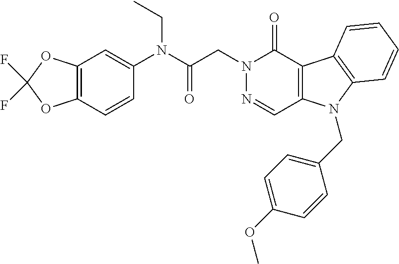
C12=C(C(=O)N(CC(=O)N(C3=CC4=C(C=C3)OC(F)(F)O4)CC)N=C1)C1=C(N2CC2=CC=C(OC)C=C2)C=CC=C1
